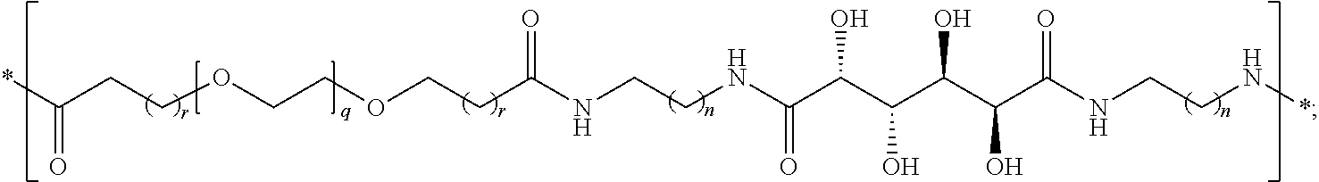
C(OCCOCCC(NCCNC(C(C(C(C(C(NCCN*)=O)O)O)O)O)=O)=O)CC(*)=O
